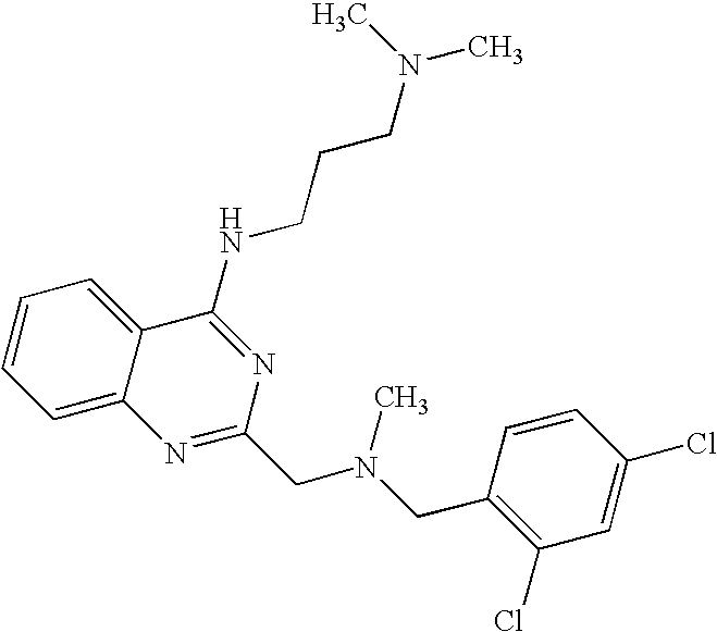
C1=C2C(=CC=C1)C(NCCCN(C)C)=NC(CN(CC1=C(Cl)C=C(Cl)C=C1)C)=N2
